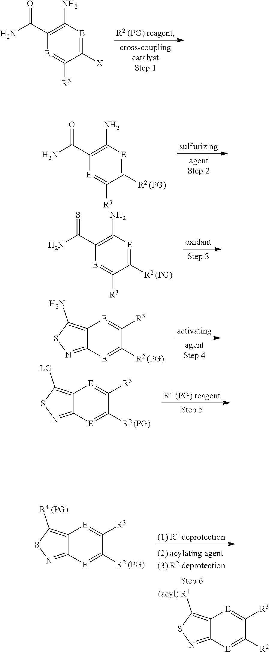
C1(C(N)=S)=C(N)[E]=C([R2 (PG)])C([R3])=[E]1.C12=C(N)SN=C1[E]=C([R2 (PG)])C([R3])=[E]2.C12=C([R4 (PG)])SN=C1[E]=C([R2 (PG)])C([R3])=[E]2.C1(C(N)=O)=C(N)[E]=C([X])C([R3])=[E]1.C1(C(N)=O)=C(N)[E]=C([R2 (PG)])C([R3])=[E]1.C12=C([LG])SN=C1[E]=C([R2 (PG)])C([R3])=[E]2.C12=C([(acyl) R4])SN=C1[E]=C([R2])C([R3])=[E]2
